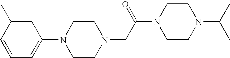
C1=C(C)C=CC=C1N1CCN(CC(N2CCN(C(C)C)CC2)=O)CC1
